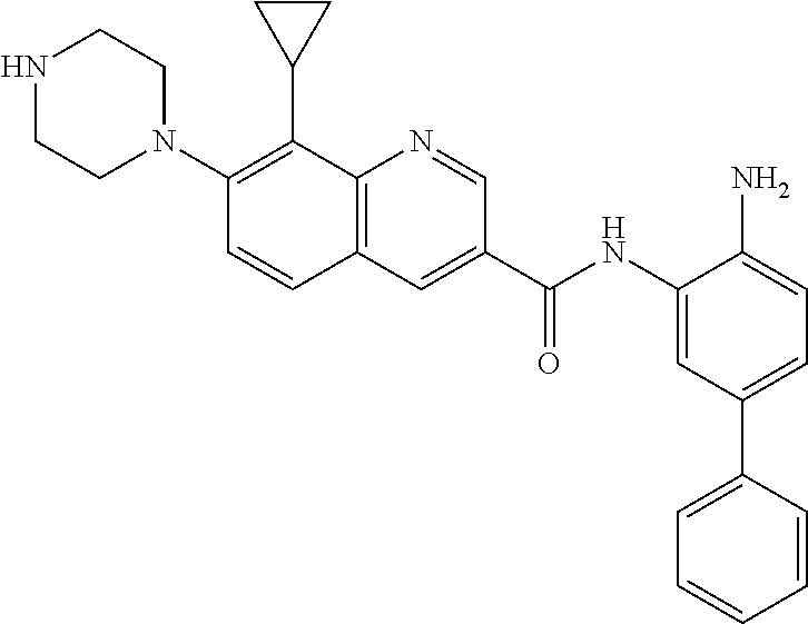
N1CCN(C2=C(C3CC3)C3=C(C=C2)C=C(C(NC2=CC(C4=CC=CC=C4)=CC=C2N)=O)C=N3)CC1
